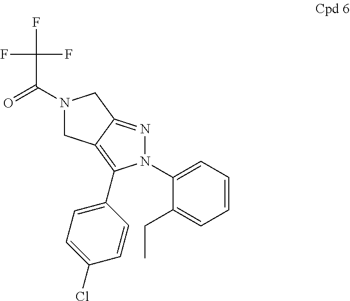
C12=C(C3=CC=C(Cl)C=C3)N(C3=CC=CC=C3CC)N=C1CN(C(=O)C(F)(F)F)C2
